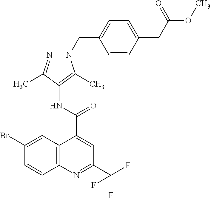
C12=C(N=C(C(F)(F)F)C=C1C(=O)NC1=C(C)N(CC3=CC=C(CC(OC)=O)C=C3)N=C1C)C=CC(Br)=C2
